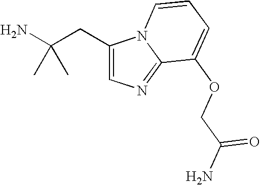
C1(CC(N)(C)C)=CN=C2N1C=CC=C2OCC(=O)N
